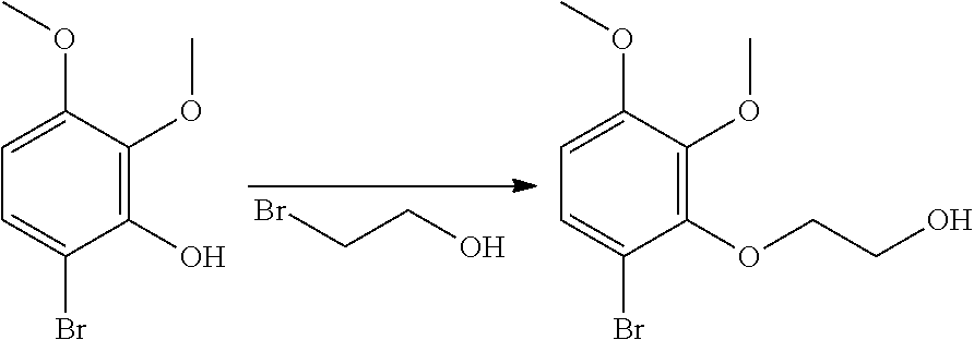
BrCCO.C1=C(Br)C(O)=C(OC)C(OC)=C1.C1=C(Br)C(OCCO)=C(OC)C(OC)=C1
